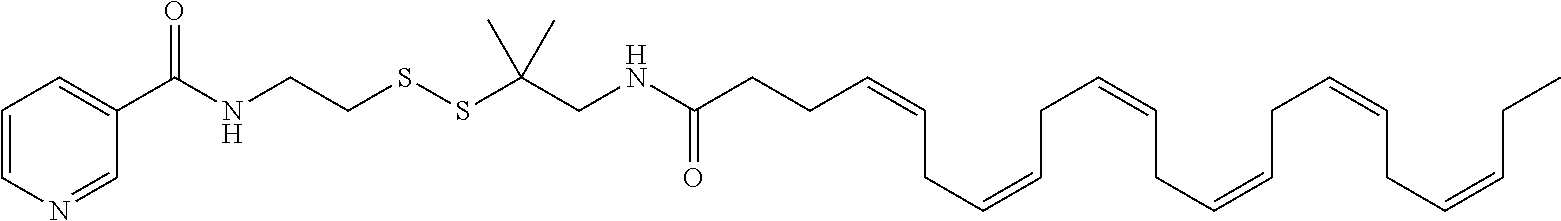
C1=CN=CC(C(NCCSSC(CNC(CCC=CCC=CCC=CCC=CCC=CCC=CCC)=O)(C)C)=O)=C1
